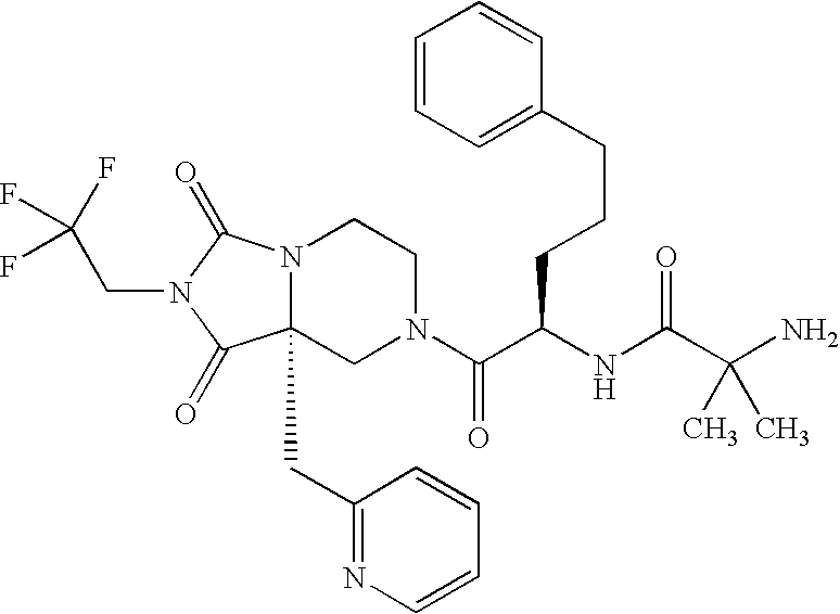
C1(CCCC(C(N2CCN3C(CC4=NC=CC=C4)(C2)C(=O)N(CC(F)(F)F)C3=O)=O)NC(C(N)(C)C)=O)=CC=CC=C1
